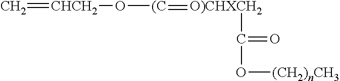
C=[CHCH2]O[(C]=[O)CHXCH2]C(O[(CH2)nCH3])=O
